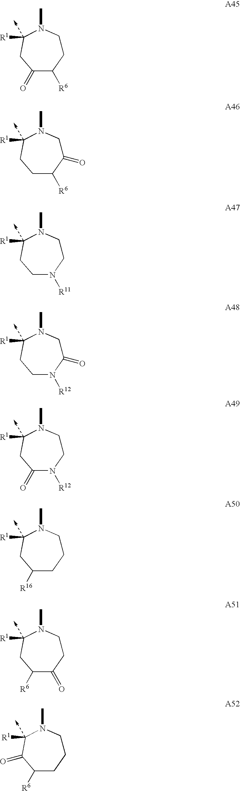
C1CN(C)C([R1])CC(=O)C1[R6].C1(=O)CN(C)C([R1])CCC1[R6].C1CN(C)C([R1])CCN1[R11].C1(=O)CN(C)C([R1])CCN1[R12].C1CN(C)C([R1])CC(=O)N1[R12].C1CN(C)C([R1])CC([R16])C1.C1CN(C)C([R1])CC([R6])C1=O.C1CN(C)C([R1])C(=O)C([R6])C1
